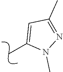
C1(C)=CC(C)=NN1C
